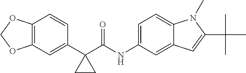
C12=C(C=C(C3(C(NC4=CC=C5C(=C4)C=C(C(C)(C)C)N5C)=O)CC3)C=C1)OCO2
